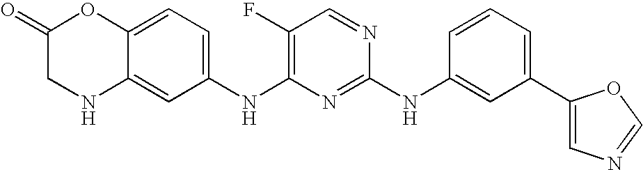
C1(=O)CNC2=CC(NC3=C(F)C=NC(NC4=CC(C5=CN=CO5)=CC=C4)=N3)=CC=C2O1
